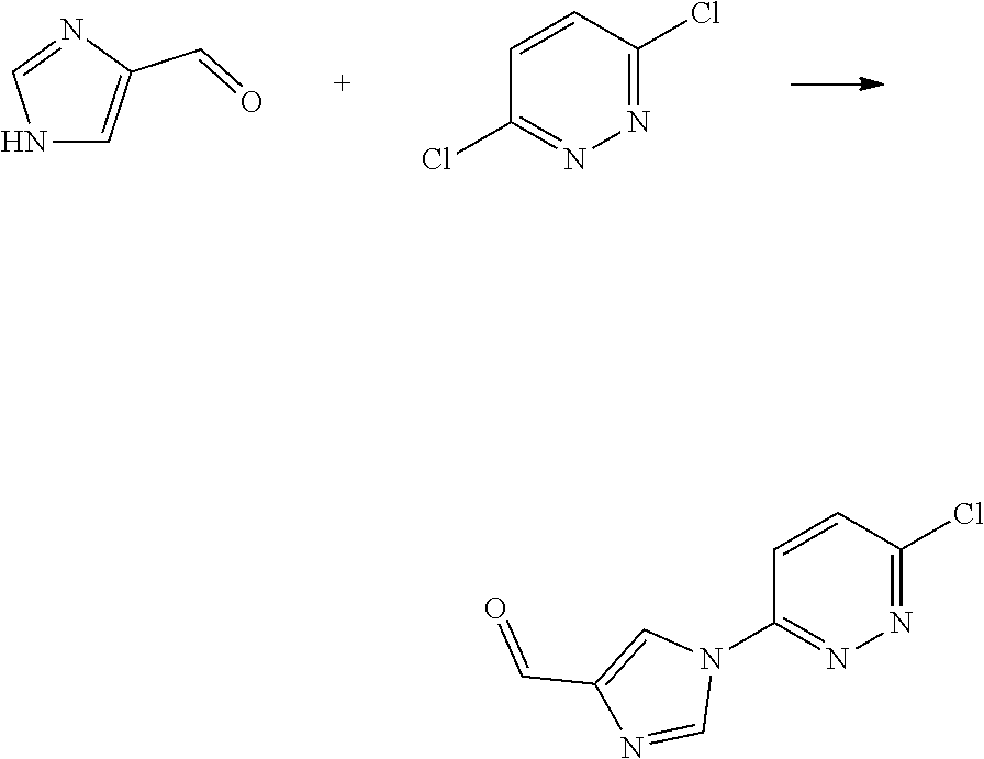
N1C=C(C=O)N=C1.N1=C(Cl)C=CC(Cl)=N1.N1=C(Cl)C=CC(N2C=C(C=O)N=C2)=N1
